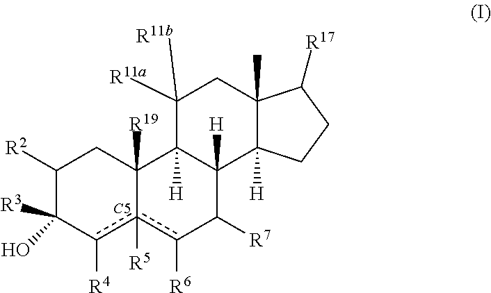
C1([R2])C(O)([R3])c([R4])c2([R5])c([R6])C([R7])C3([H])C([H])(C2([R19])C1)C([R11b])([R11a])CC1(C)C3([H])CCC1[R17]
